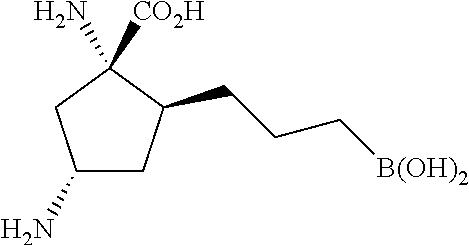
C1(N)CC(CCC[B(OH)2])C(N)([CO2H])C1
